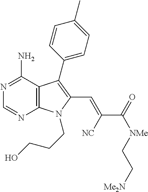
N1=C(N)C2=C(N=C1)N(CCCO)C(C=C([NC])C([NMe]CC[Me2N])=O)=C2C1=CC=C(C)C=C1
